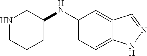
C1(NC2CCCNC2)=CC=C2C(=C1)C=NN2
